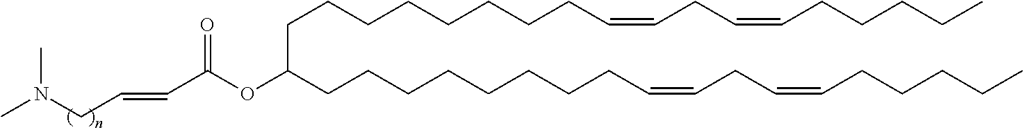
N(C)(CC=CC(OC(CCCCCCCCC=CCC=CCCCCC)CCCCCCCCC=CCC=CCCCCC)=O)C
